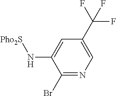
C1(Br)=NC=C(C(F)(F)F)C=C1N[Pho2S]
